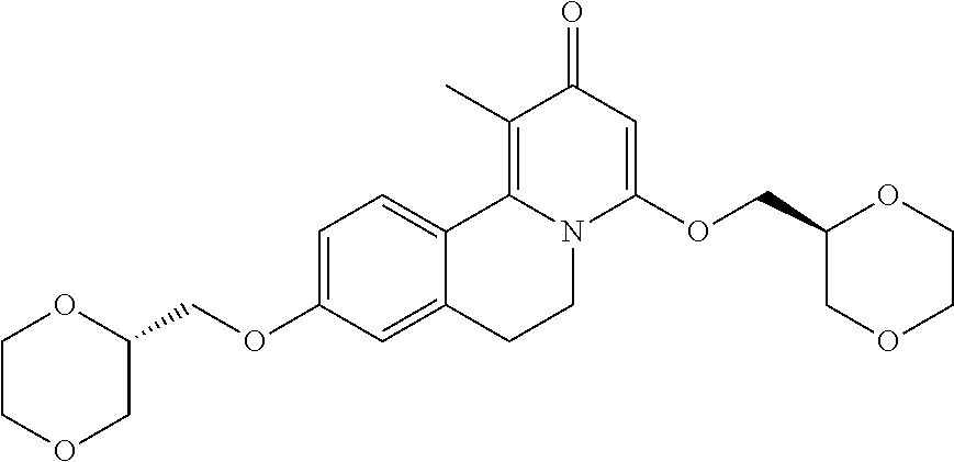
C1=C(OCC2OCCOC2)C=C2C(=C1)C1=C(C)C(=O)C=C(OCC3COCCO3)N1CC2
